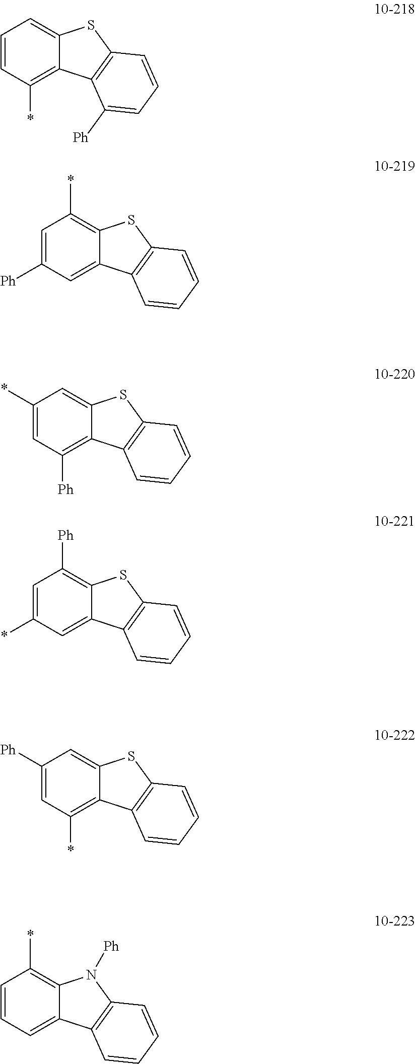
C1([Ph])=C2C(=CC(*)=C1)C1=C(S2)C=CC=C1.C1=C2C(=C(*)C=C1[Ph])C1=C(S2)C=CC=C1.C1(*)=C2C(=CC=C1)C1=C(N2[Ph])C=CC=C1.C1(*)=C2C(=CC([Ph])=C1)C1=C(S2)C=CC=C1.C1=C2C(=C([Ph])C=C1*)C1=C(S2)C=CC=C1.C1=C2C(=C(*)C=C1)C1=C(S2)C=CC=C1[Ph]
